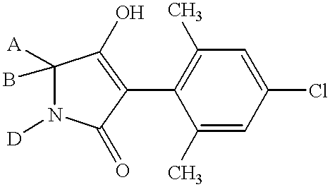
C1(C2=C(C)C=C(Cl)C=C2C)=C(O)C([A])(B)N([D])C1=O
